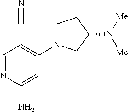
C1=NC(N)=CC(N2CCC(N([Me])[Me])C2)=C1C#N
